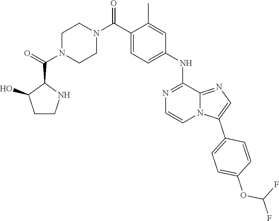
C1(C(=O)N2CCN(C(C3=CC=C(NC4=NC=CN5C(C6=CC=C(OC(F)F)C=C6)=CN=C54)C=C3C)=O)CC2)C(O)CCN1
